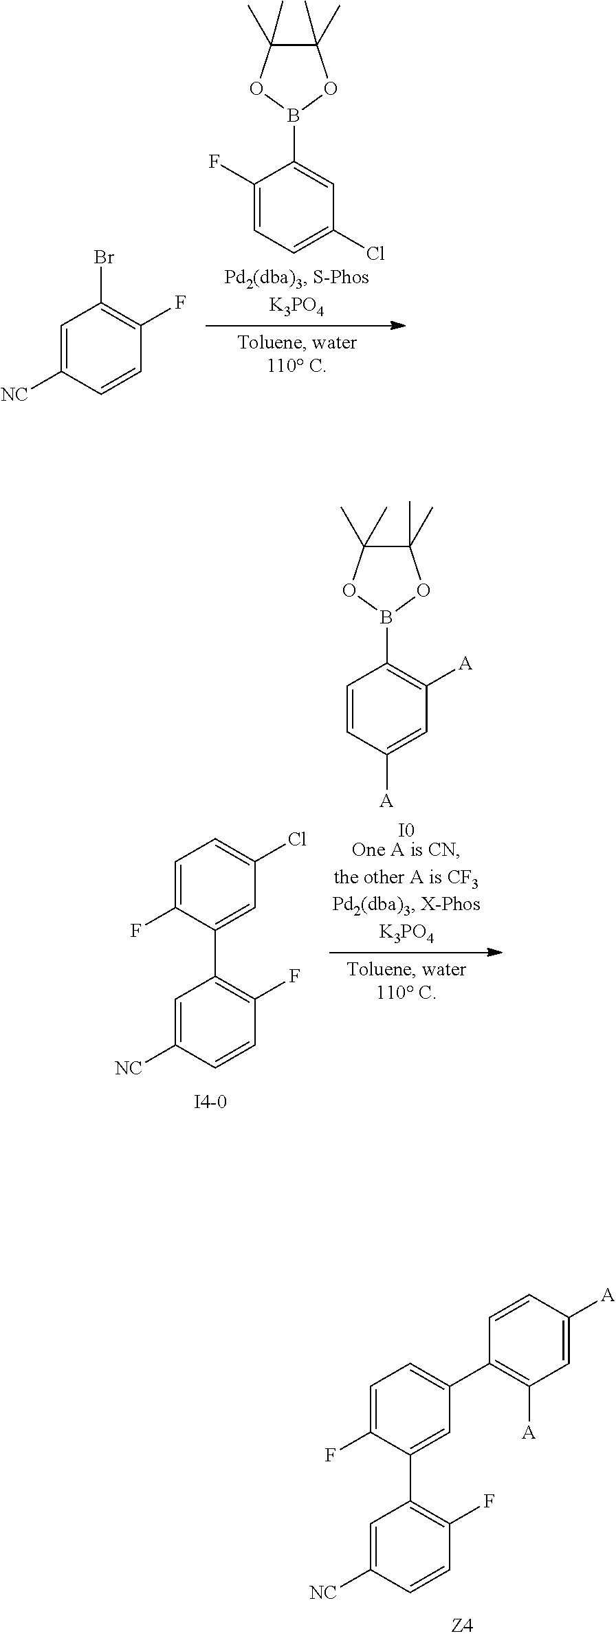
C1=C([NC])C=CC(F)=C1Br.C1(F)=CC=C(Cl)C=C1B1OC(C)(C)C(C)(C)O1.C1=CC([A])=CC([A])=C1B1OC(C)(C)C(C)(C)O1.[I0].C1=C([NC])C=CC(F)=C1C1=CC(Cl)=CC=C1F.C1=C([NC])C=CC(F)=C1C1=CC(C2=C([A])C=C([A])C=C2)=CC=C1F
